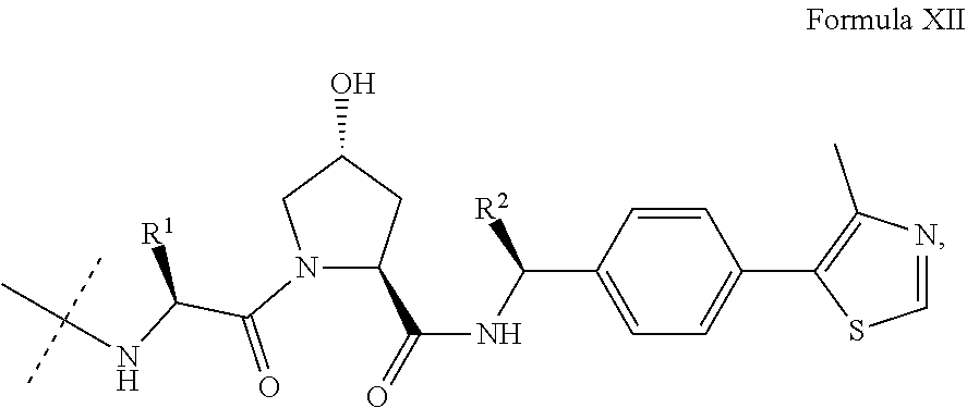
C(C(=O)N1C(C(=O)NC(C2=CC=C(C3=C(C)N=CS3)C=C2)[R2])CC(O)C1)([R1])NC(C)(C)C
